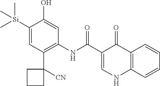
[Si](C1=CC(C2([CN])CCC2)=C(NC(=O)C2=CNC3=C(C2=O)C=CC=C3)C=C1O)(C)(C)C
